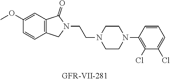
C1CN(CCN2CC3=C(C=C(OC)C=C3)C2=O)CCN1C1=C(Cl)C(Cl)=CC=C1
